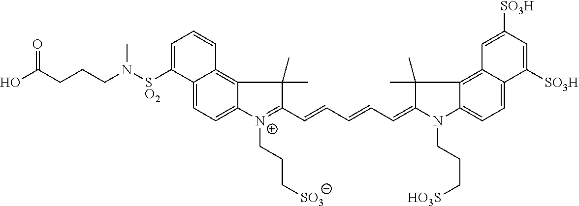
C12=CC=C3C(=C1C=CC=C2[SO2]N(CCCC(O)=O)C)C(C)(C)C(C=CC=CC=C1N(CCC[HO3S])C2=CC=C4C(=C2C1(C)C)C=C([SO3H])C=C4[SO3H])=[N+]3CCC[SO3]
